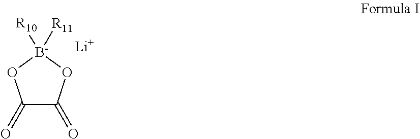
C1(=O)C(=O)O[B-]([R10])([R11])O1.[Li]
